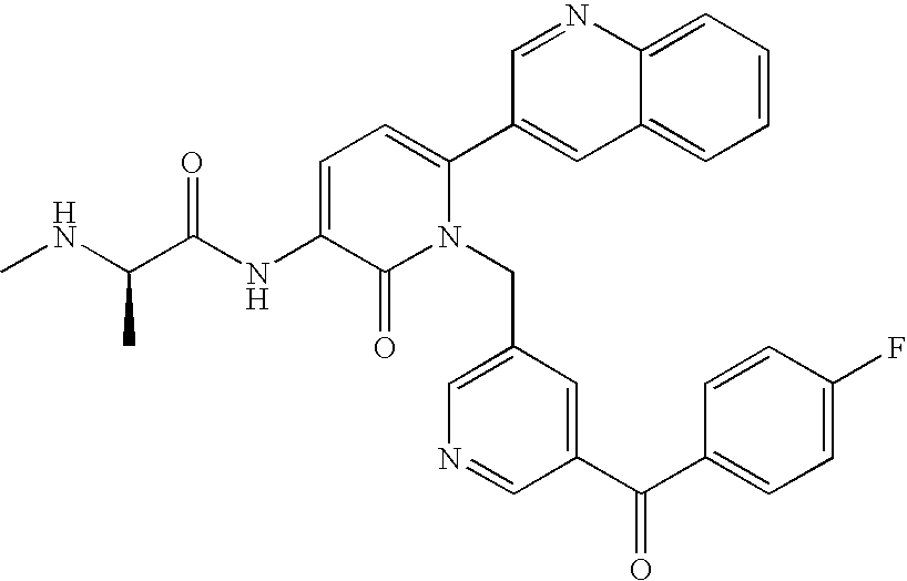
C1=C(NC(C(NC)C)=O)C(=O)N(CC2=CN=CC(C(C3=CC=C(F)C=C3)=O)=C2)C(C2=CC3=CC=CC=C3N=C2)=C1
